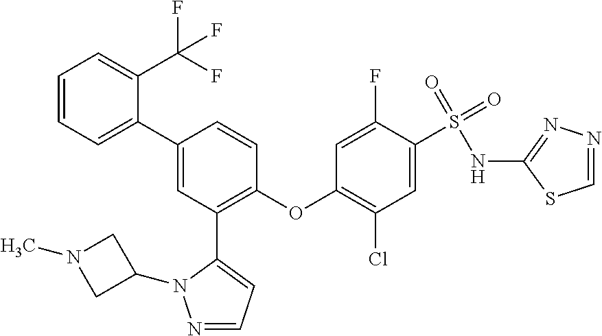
C1=CC=C(C2=CC(C3=CC=NN3C3CN(C)C3)=C(OC3=C(Cl)C=C(S(=O)(=O)NC4=NN=CS4)C(F)=C3)C=C2)C(C(F)(F)F)=C1
